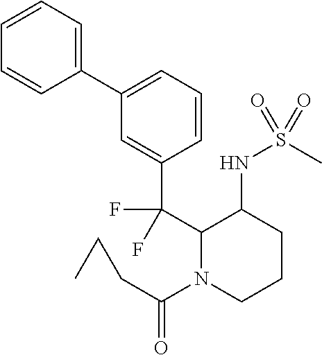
C1(C2=CC=CC(C(C3N(C(CCC)=O)CCCC3NS(C)(=O)=O)(F)F)=C2)=CC=CC=C1
